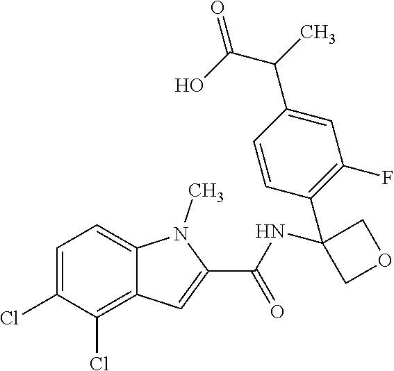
C1=C(Cl)C(Cl)=C2C(=C1)N(C)C(C(=O)NC1(C3=C(F)C=C(C(C)C(O)=O)C=C3)COC1)=C2
